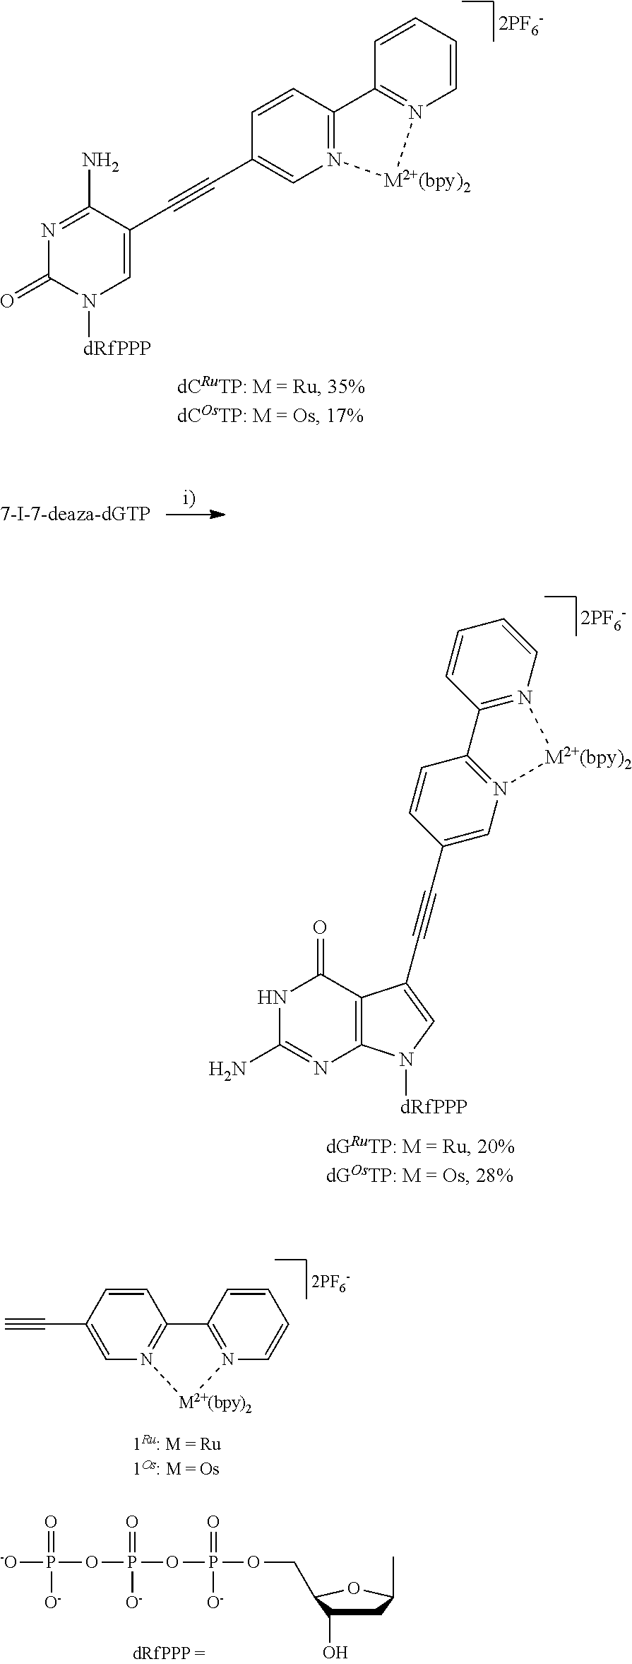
N1=C(N)C(C#CC2=CN3=C(C=C2)C2=N(C=CC=C2)[M2+(bpy)2]3)=CN([dRfPPP])C1=O.N1C(N)=NC2=C(C1=O)C(C#CC1=CN3=C(C=C1)C1=N(C=CC=C1)[M2+(bpy)2]3)=CN2[dRfPPP].C1=CC(C#C)=CN2=C1C1=N(C=CC=C1)[M2+(bpy)2]2.C1C(O)C(COP(OP(OP([-O])(=O)[O-])(=O)[O-])(=O)[O-])OC1C
